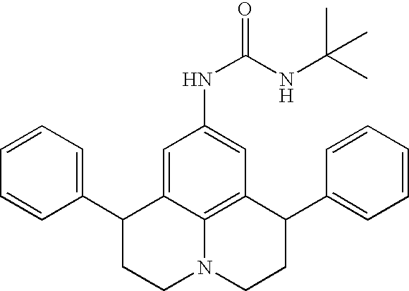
C1=CC=C(C2CCN3C4=C(C(C5=CC=CC=C5)CC3)C=C(NC(=O)NC(C)(C)C)C=C24)C=C1
